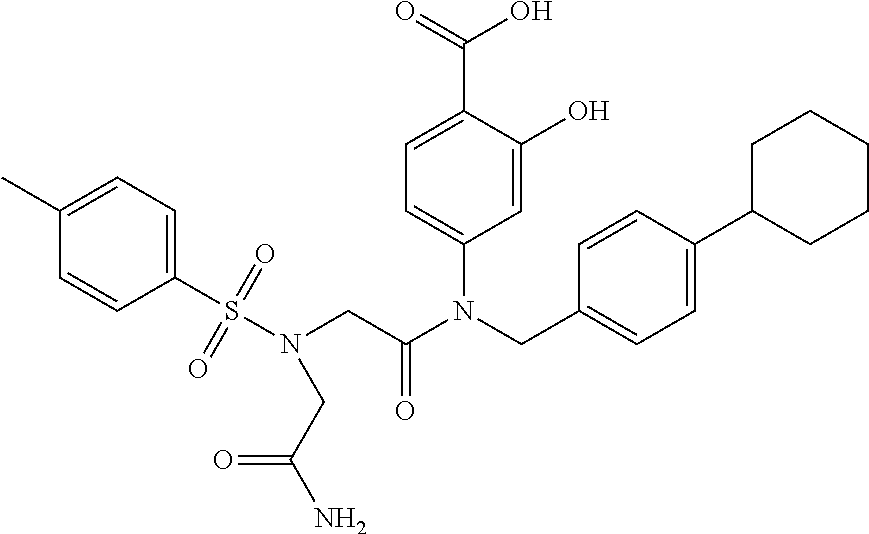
C1=C(O)C(C(=O)O)=CC=C1N(CC1=CC=C(C2CCCCC2)C=C1)C(CN(S(C1=CC=C(C)C=C1)(=O)=O)CC(N)=O)=O
